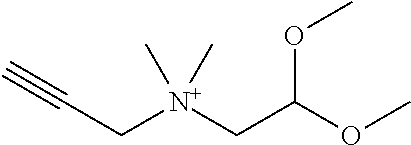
C(C[N+](CC(OC)OC)(C)C)#C
